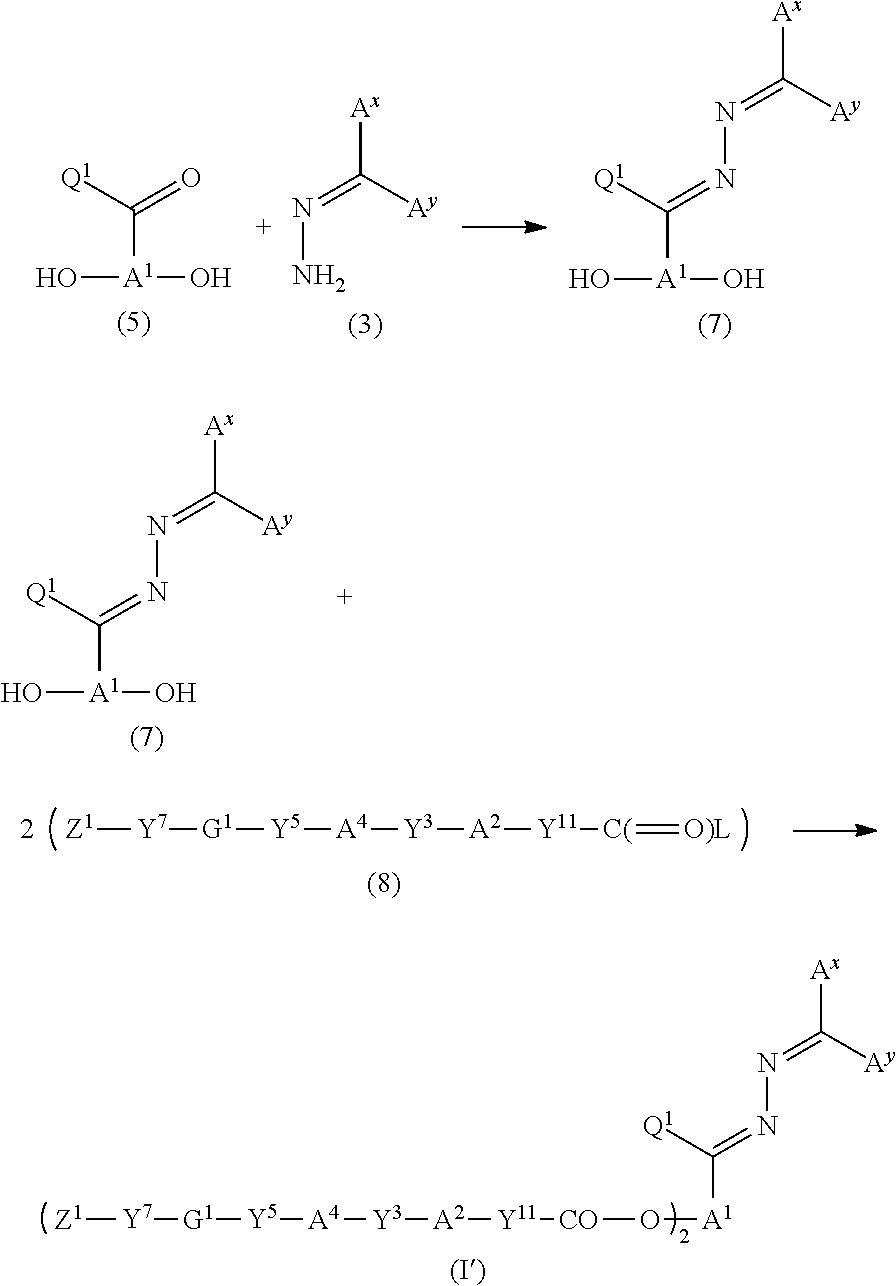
O[A1](O)C([Q1])=O.N(N)=C([Ax])[Ay].O[A1](O)C([Q1])=NN=C([Ax])[Ay].O[A1](O)C([Q1])=NN=C([Ax])[Ay].[Z1][Y7][G1][Y5][A4][Y3][A2][Y11][C(]=[O)L].[Z1][Y7][G1][Y5][A4][Y3][A2][Y11][CO]O[A1]C(=NN=C([Ax])[Ay])[Q1]
